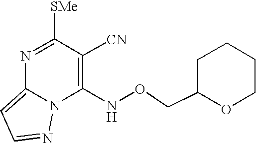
C1(NOCC2OCCCC2)=C([CN])C([SMe])=NC2=CC=NN12
